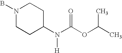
BN1CCC(N(C(OC(C)C)=O)[H])CC1
